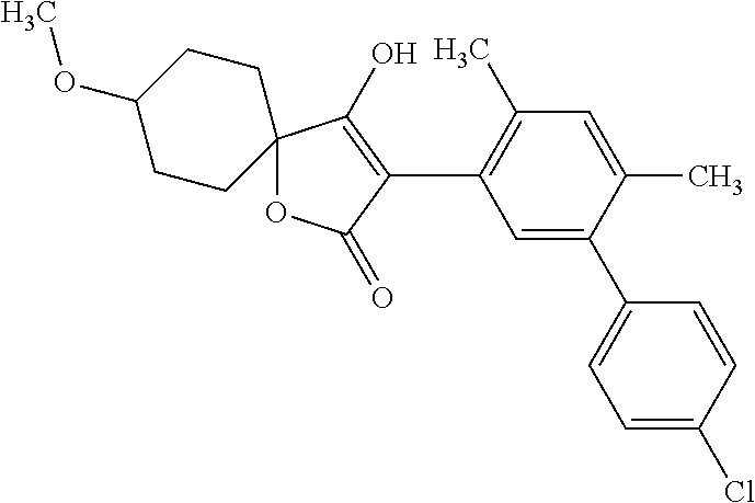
C1=C(C)C(C2=CC=C(Cl)C=C2)=CC(C2=C(O)C3(OC2=O)CCC(OC)CC3)=C1C
